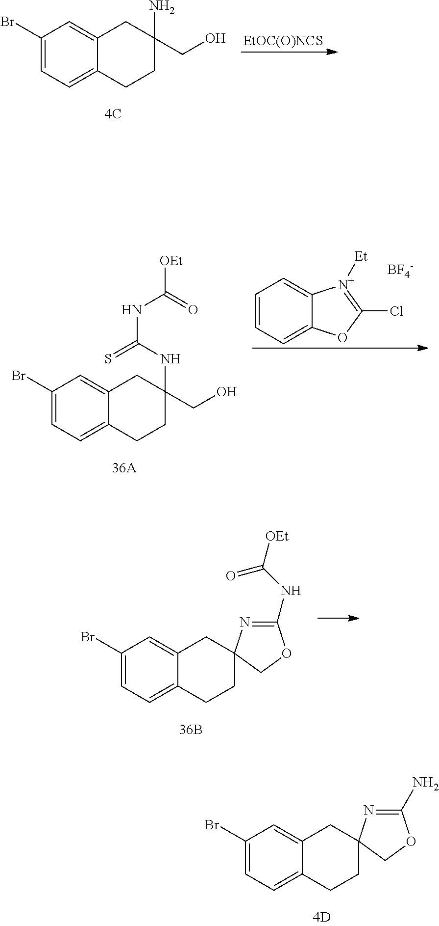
C1(Br)=CC=C2C(=C1)CC(N)(CO)CC2.[EtOC(O)NCS].C1(Br)=CC=C2C(=C1)CC(NC(NC([OEt])=O)=S)(CO)CC2.C1=CC=C2C(=C1)[N+]([Et])=C(Cl)O2.[BF4-].C1(Br)=CC=C2C(=C1)CC1(CC2)N=C(NC([OEt])=O)OC1.C1(Br)=CC=C2C(=C1)CC1(CC2)N=C(N)OC1
